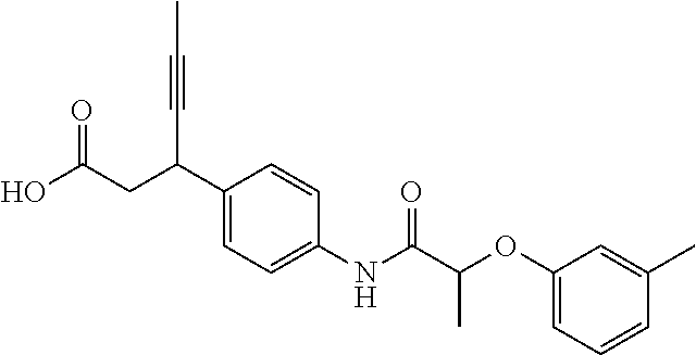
C1(C(CC(O)=O)C#CC)=CC=C(NC(C(OC2=CC=CC(C)=C2)C)=O)C=C1
